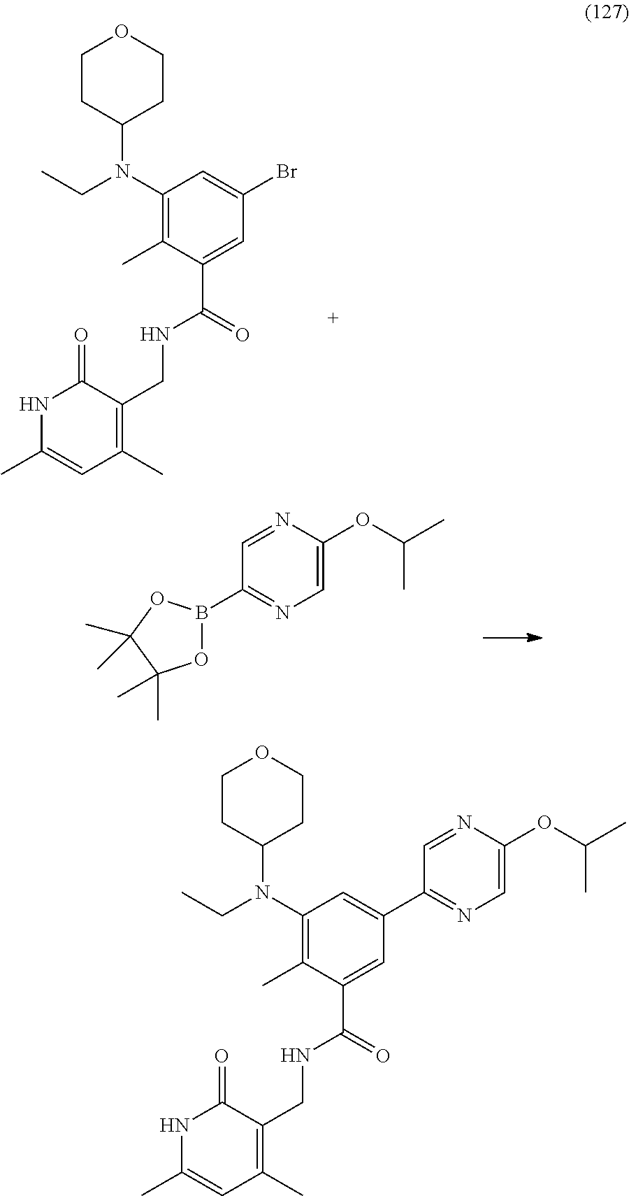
C1(N(CC)C2CCOCC2)=C(C)C(C(=O)NCC2=C(C)C=C(C)NC2=O)=CC(Br)=C1.O1B(C2=NC=C(OC(C)C)N=C2)OC(C)(C)C1(C)C.C1(N(CC)C2CCOCC2)=C(C)C(C(=O)NCC2=C(C)C=C(C)NC2=O)=CC(C2=NC=C(OC(C)C)N=C2)=C1
